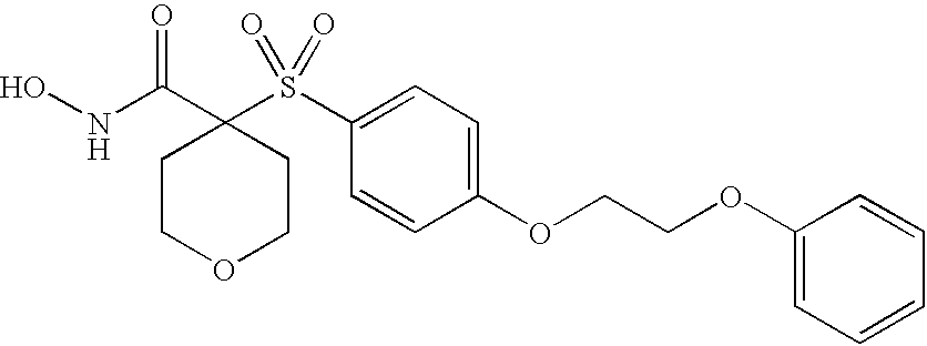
N(C(C1(S(C2=CC=C(OCCOC3=CC=CC=C3)C=C2)(=O)=O)CCOCC1)=O)O
